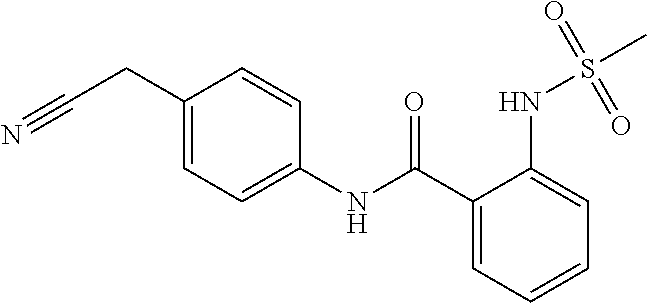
C1=CC=C(NS(C)(=O)=O)C(C(=O)NC2=CC=C(CC#N)C=C2)=C1
